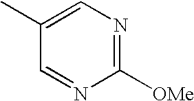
C1([OMe])=NC=C(C)C=N1
